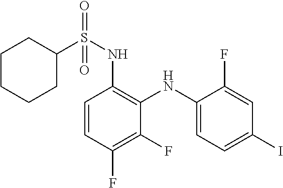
C1=CC(F)=C(F)C(NC2=CC=C(I)C=C2F)=C1NS(=O)(=O)C1CCCCC1
